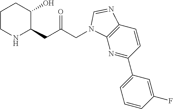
C1CNC(CC(CN2C3=C(C=CC(C4=CC=CC(F)=C4)=N3)N=C2)=O)C(O)C1
